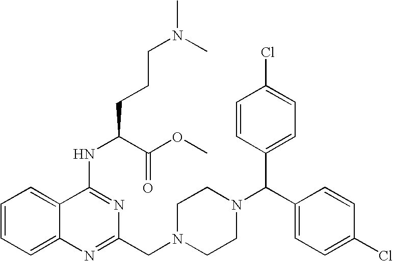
C1=CC=C2C(=C1)C(NC(CCCN(C)C)C(OC)=O)=NC(CN1CCN(C(C3=CC=C(Cl)C=C3)C3=CC=C(Cl)C=C3)CC1)=N2
